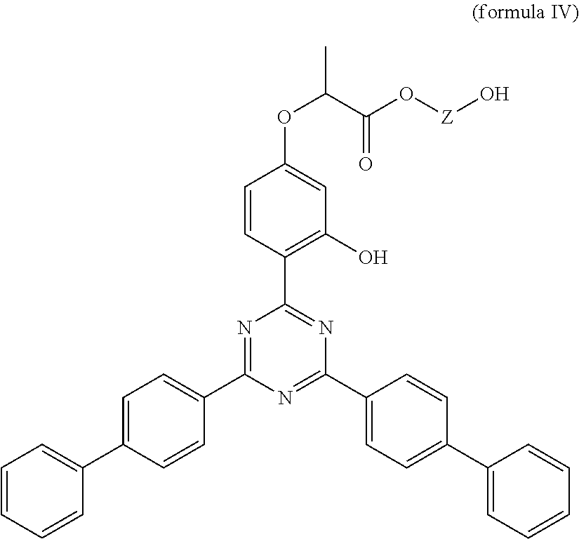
C1=CC=CC(C2=CC=C(C3=NC(C4=C(O)C=C(OC(C(O[Z]O)=O)C)C=C4)=NC(C4=CC=C(C5=CC=CC=C5)C=C4)=N3)C=C2)=C1
